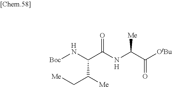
[Boc]NC(C(NC(C([OtBu])=O)[Me])=O)C([Me])C[Me].[H].[H]
